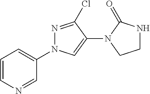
C1=CN=CC(N2N=C(Cl)C(N3CCNC3=O)=C2)=C1
